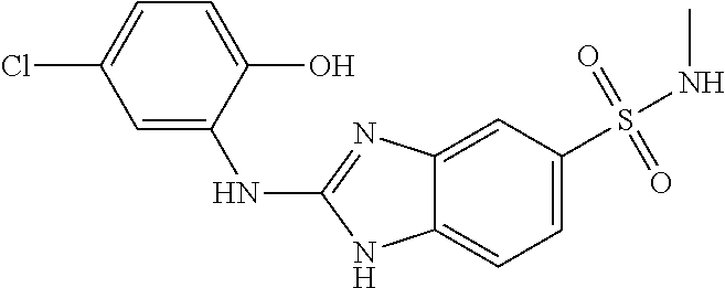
CNS(C1=CC=C2C(=C1)N=C(NC1=CC(Cl)=CC=C1O)N2)(=O)=O
